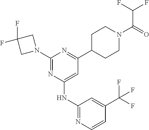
C1(NC2=NC=CC(C(F)(F)F)=C2)=CC(C2CCN(C(C(F)F)=O)CC2)=NC(N2CC(F)(F)C2)=N1
